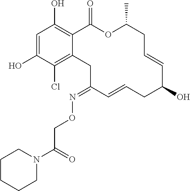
C1=C(O)C(Cl)=C2C(=C1O)C(=O)OC(C)CC=CC(O)CC=CC(=NOCC(N1CCCCC1)=O)C2
